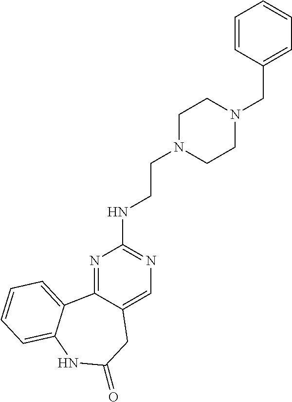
N1=C2C(=CN=C1NCCN1CCN(CC3=CC=CC=C3)CC1)CC(=O)NC1=CC=CC=C21
